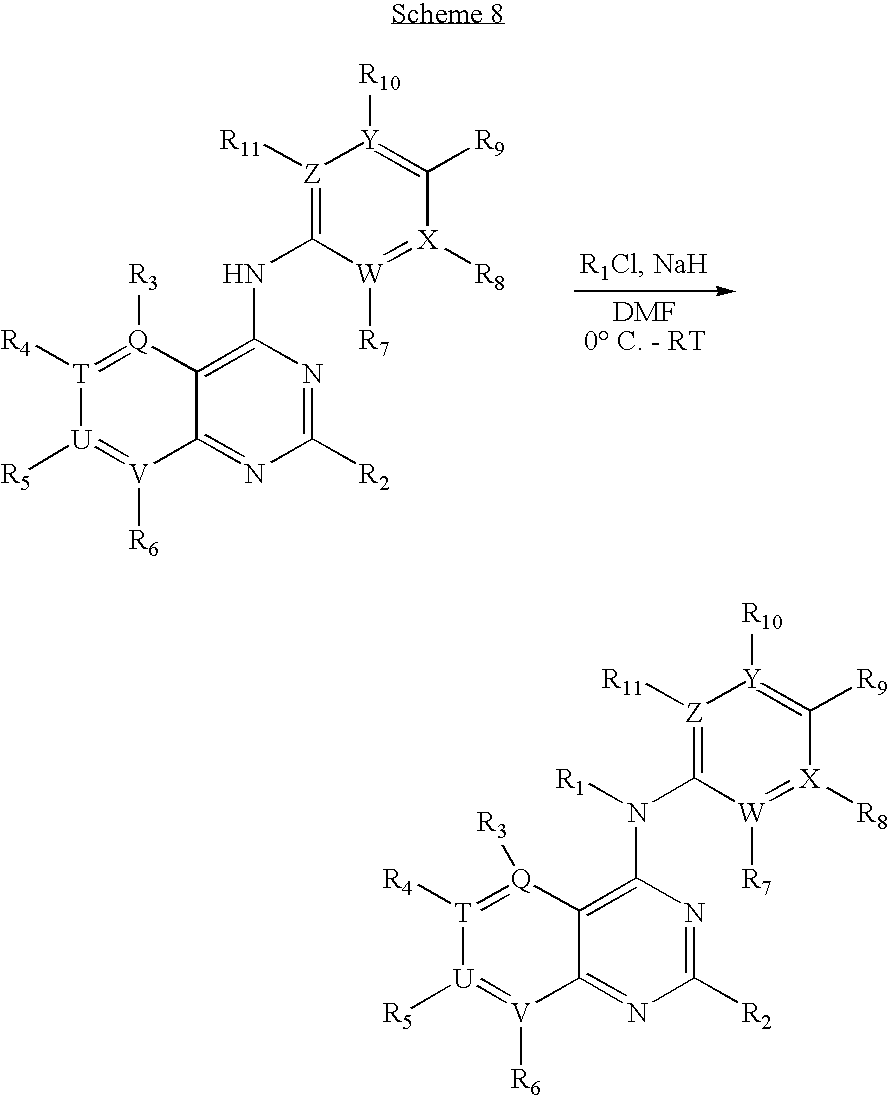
C12=NC([R2])=NC(NC3=[Z]([R11])[Y]([R10])=C([R9])[X]([R8])=[W]3[R7])=C1[Q]([R3])=[T]([R4])[U]([R5])=[V]2[R6].C12=NC([R2])=NC(N([R1])C3=[Z]([R11])[Y]([R10])=C([R9])[X]([R8])=[W]3[R7])=C1[Q]([R3])=[T]([R4])[U]([R5])=[V]2[R6]
